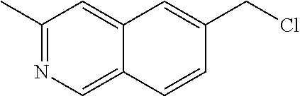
C1(C)=NC=C2C(=C1)C=C(CCl)C=C2
